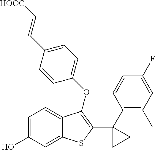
C1=C(O)C=C2C(=C1)C(OC1=CC=C(C=C[HOOC])C=C1)=C(C1(C3=C(C)C=C(F)C=C3)CC1)S2
